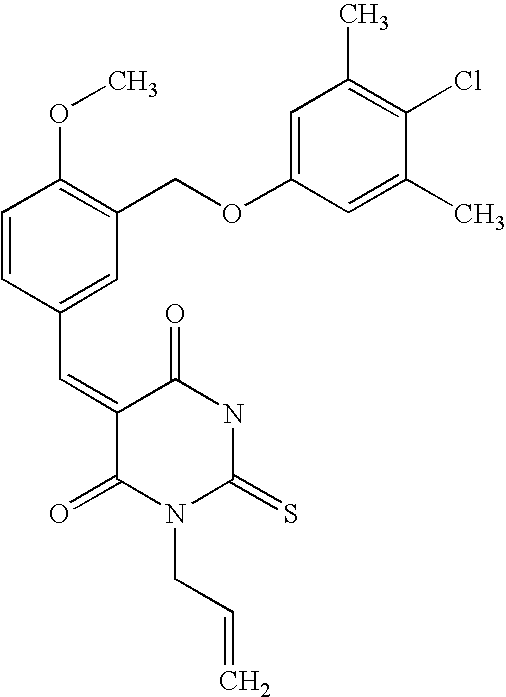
C1=CC(C=C2C(=O)N(CC=C)C(=S)NC2=O)=CC(COC2=CC(C)=C(Cl)C(C)=C2)=C1OC
